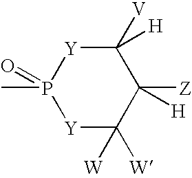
P1(C)(=O)[Y]C([W])([W])C([Z])([H])C([V])([H])[Y]1
